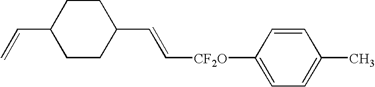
C([CF2O]C1=CC=C(C)C=C1)=CC1CCC(C=C)CC1
